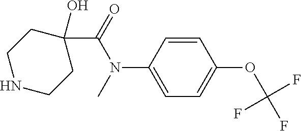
C1=CC(N(C(C2(O)CCNCC2)=O)C)=CC=C1OC(F)(F)F
